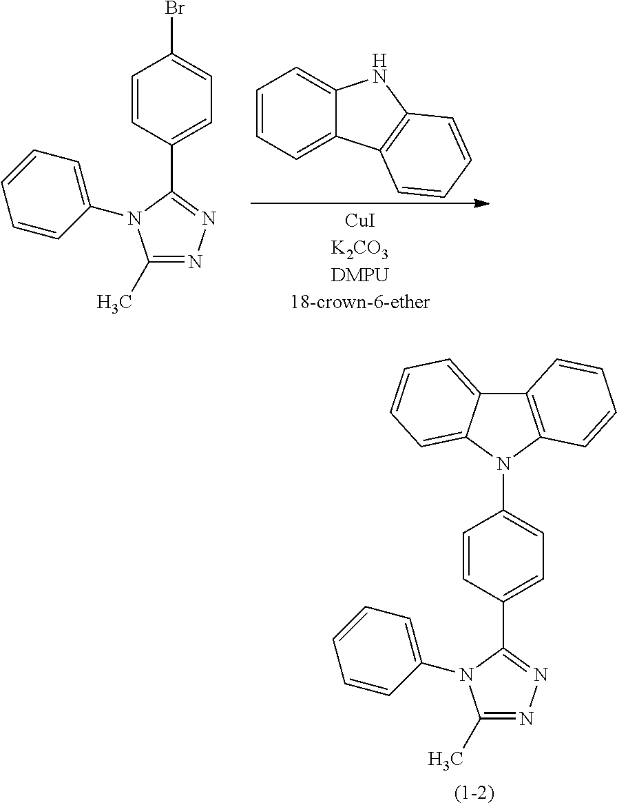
C1=CC(C2=NN=C(C)N2C2=CC=CC=C2)=CC=C1Br.C1=CC=C2C(=C1)NC1=C2C=CC=C1.C1=CC(C2=NN=C(C)N2C2=CC=CC=C2)=CC=C1N1C2=C(C3=CC=CC=C13)C=CC=C2
